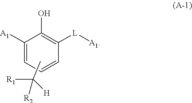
C1([A1])=CC=CC([L][A1])=C1O.[R1]C([R2])([H])C
